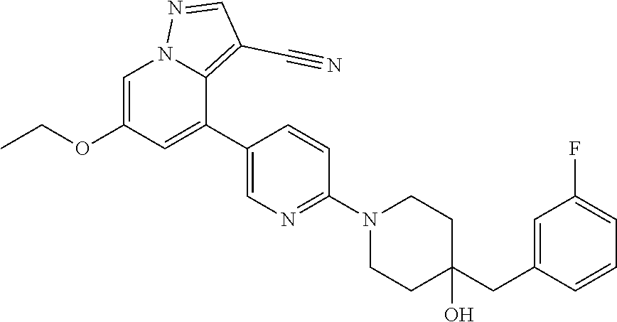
C1=C(OCC)C=C(C2=CN=C(N3CCC(CC4=CC(F)=CC=C4)(O)CC3)C=C2)C2=C(C#N)C=NN12
